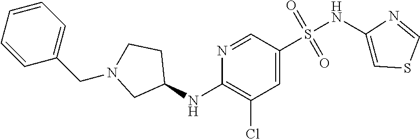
C1=C(S(NC2=CSC=N2)(=O)=O)C=NC(NC2CCN(CC3=CC=CC=C3)C2)=C1Cl
